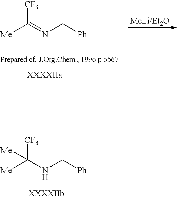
[Me]C(=NC[Ph])[CF3].[Me]C(NC[Ph])([Me])[CF3]
